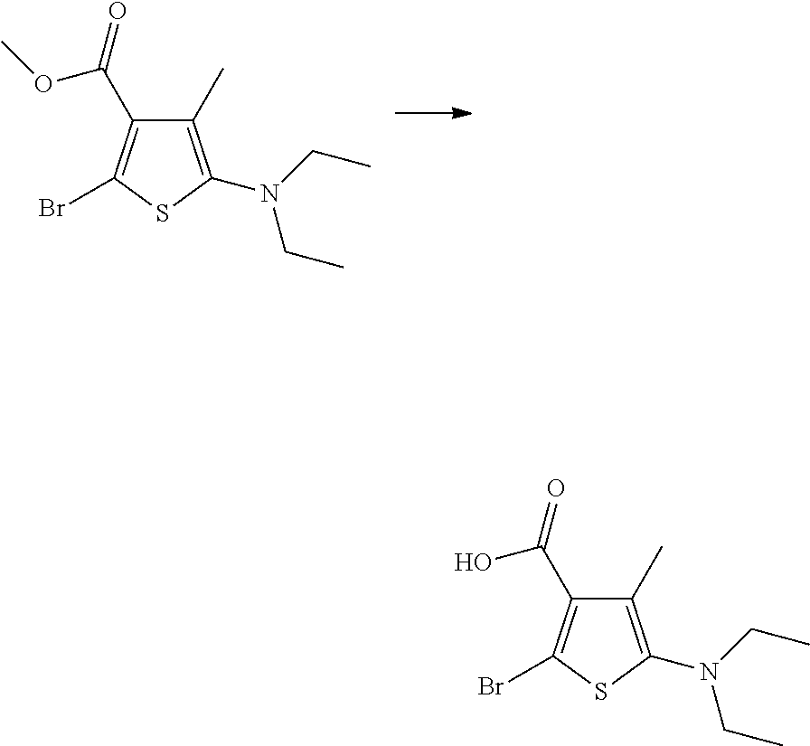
C1(C)=C(N(CC)CC)SC(Br)=C1C(=O)OC.C1(C)=C(N(CC)CC)SC(Br)=C1C(=O)O
